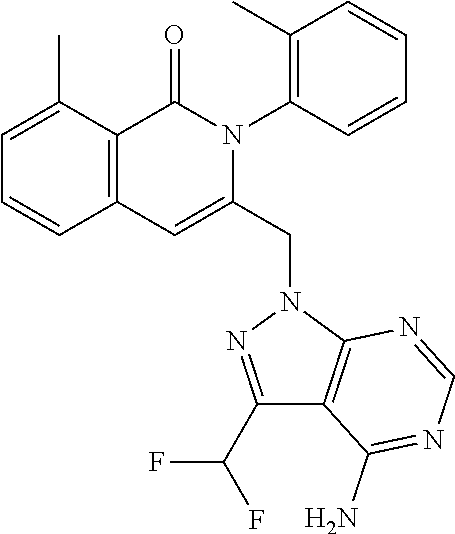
C1=C(C)C2=C(C=C1)C=C(CN1N=C(C(F)F)C3=C1N=CN=C3N)N(C1=C(C)C=CC=C1)C2=O
